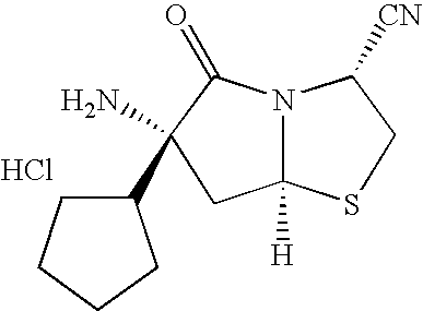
C12([H])N(C(=O)C(N)(C3CCCC3)C1)C([CN])CS2.Cl
